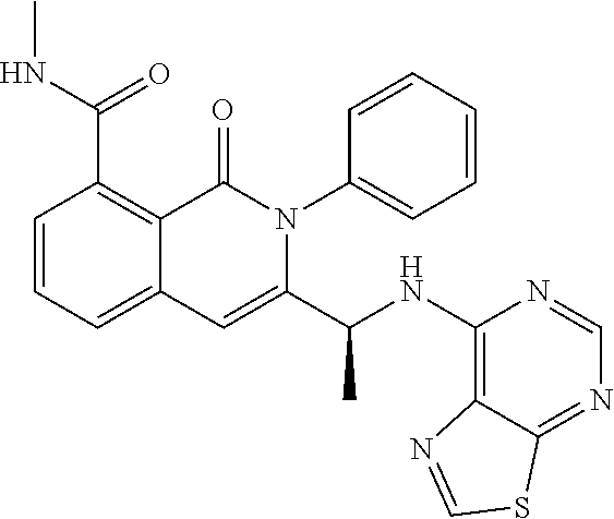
N(C(=O)C1=C2C(=CC=C1)C=C(C(NC1=C3C(=NC=N1)SC=N3)C)N(C1=CC=CC=C1)C2=O)C
